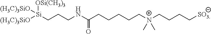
[(H3C)3SiO][Si](CCCNC(CCCCC[N+](CCCC[SO3])(C)C)=O)([OSi(CH3)3])[(H3C)3SiO]
